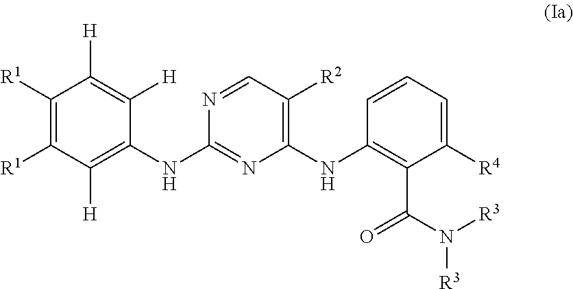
C1([R1])=C([R1])C([H])=C(NC2=NC(NC3=C(C(=O)N([R3])[R3])C([R4])=CC=C3)=C([R2])C=N2)C([H])=C1[H]
